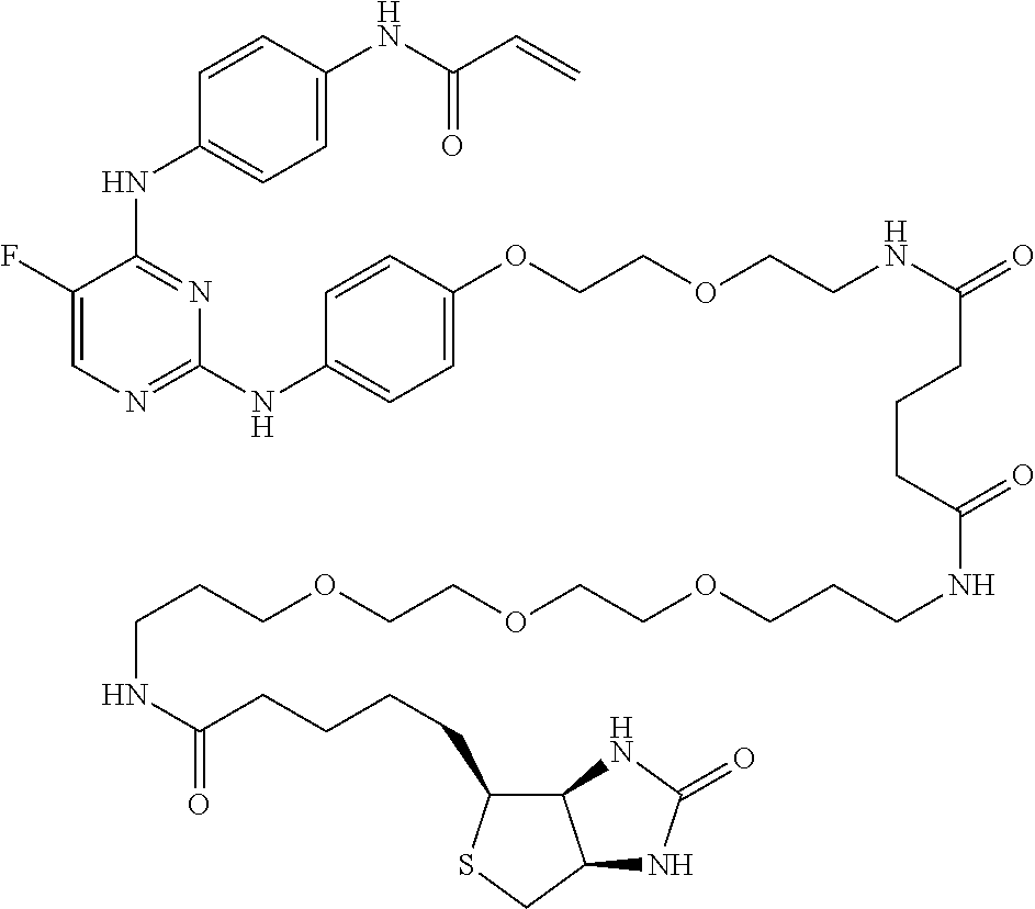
C1=C(F)C(NC2=CC=C(NC(C=C)=O)C=C2)=NC(NC2=CC=C(OCCOCCNC(CCCC(NCCCOCCOCCOCCCNC(CCCCC3C4C(CS3)NC(=O)N4)=O)=O)=O)C=C2)=N1
